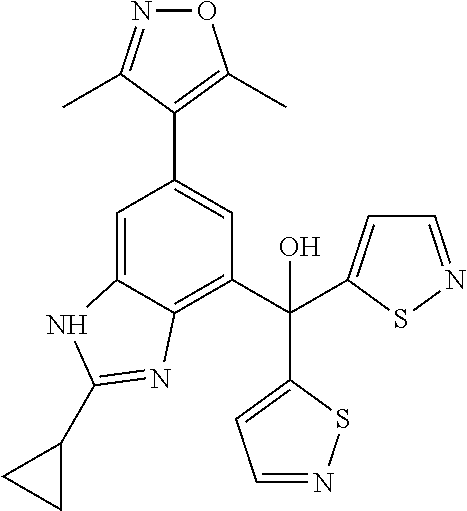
C1=C2C(=C(C(C3=CC=NS3)(O)C3=CC=NS3)C=C1C1=C(C)ON=C1C)N=C(C1CC1)N2
